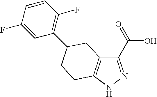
C12=C(C(C(=O)O)=NN1)CC(C1=C(F)C=CC(F)=C1)CC2
